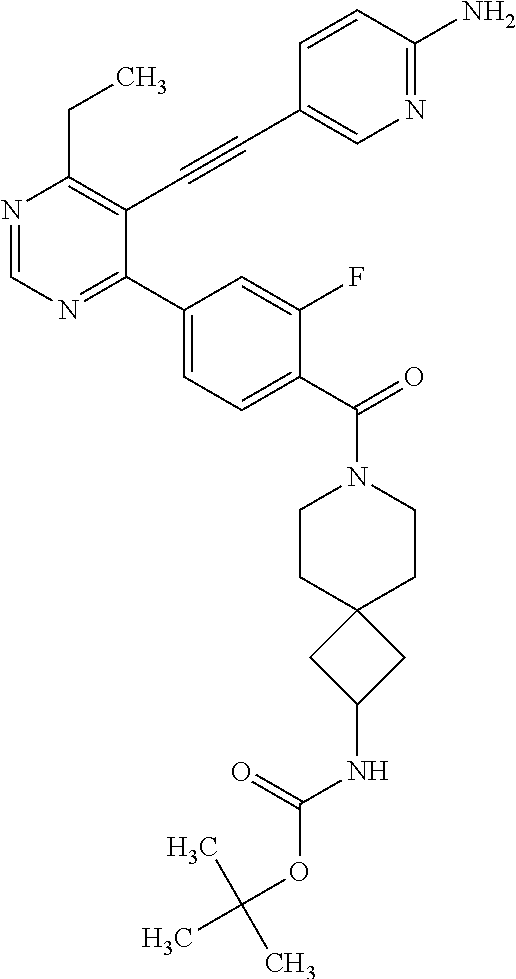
N1=CN=C(C2=CC=C(C(=O)N3CCC4(CC3)CC(NC(OC(C)(C)C)=O)C4)C(F)=C2)C(C#CC2=CN=C(N)C=C2)=C1CC
